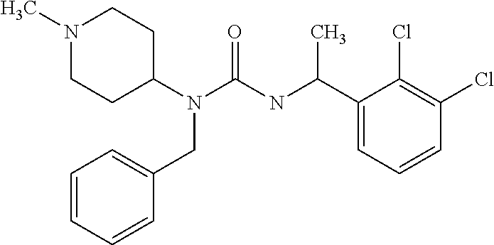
N1(C)CCC(N(C(=O)NC(C2=CC=CC(Cl)=C2Cl)C)CC2=CC=CC=C2)CC1
